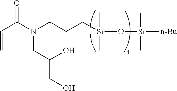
C(C(N(CCC[Si](C)(C)O[Si]([n-Bu])(C)C)CC(CO)O)=O)=C
